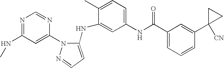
N1=C(NC)C=C(N2C(NC3=CC(NC(C4=CC=CC(C5([CN])CC5)=C4)=O)=CC=C3C)=CC=N2)N=C1
